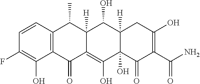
C1=CC2=C(C(O)=C1F)C(=O)C1=C(O)C3(O)C([H])(C(O)C1([H])C2C)CC(O)=C(C(N)=O)C3=O
